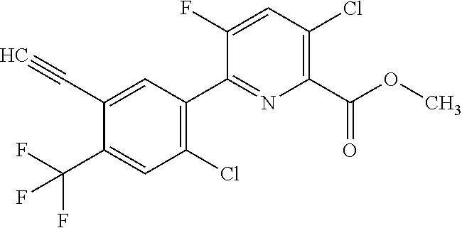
O(C)C(C1=C(Cl)C=C(F)C(C2=C(Cl)C=C(C(F)(F)F)C(C#C)=C2)=N1)=O
